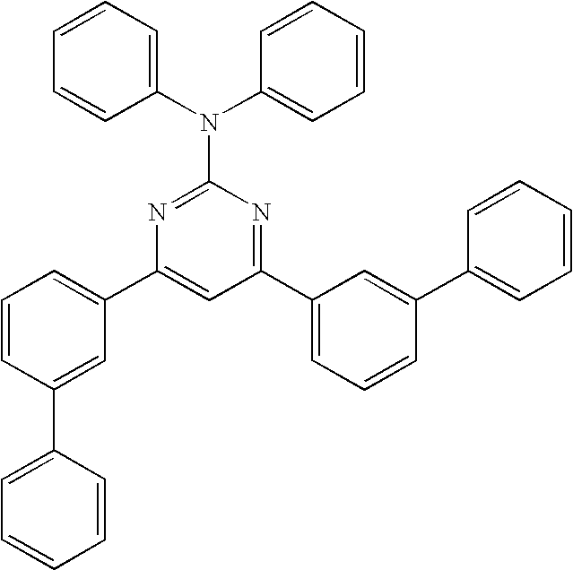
C1=CC(C2=CC=CC=C2)=CC(C2=CC(C3=CC=CC(C4=CC=CC=C4)=C3)=NC(N(C3=CC=CC=C3)C3=CC=CC=C3)=N2)=C1
